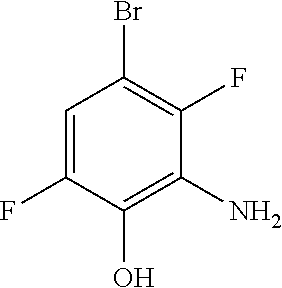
C1=C(F)C(O)=C(N)C(F)=C1Br
